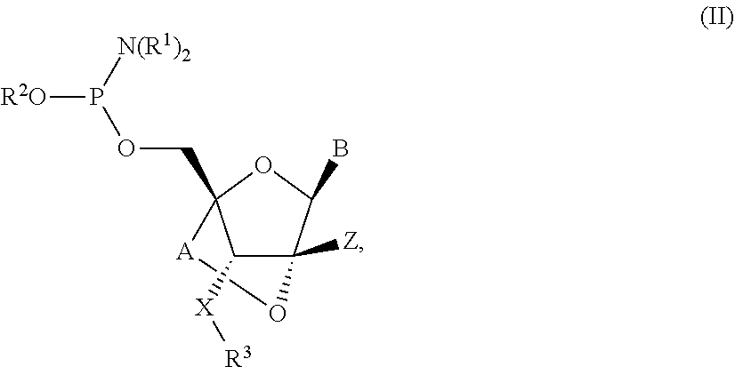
C1([X][R3])C2([Z])C(B)OC1(COP([R2O])[N(R1)2])[A]O2
